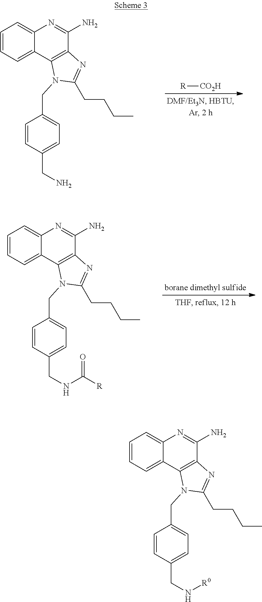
C1=CC=C2C(=C1)N=C(N)C1=C2N(CC2=CC=C(CN[R0])C=C2)C(CCCC)=N1.C1=CC=C2C(=C1)N=C(N)C1=C2N(CC2=CC=C(CN)C=C2)C(CCCC)=N1.[R][CO2H].C1=CC=C2C(=C1)N=C(N)C1=C2N(CC2=CC=C(CNC([R])=O)C=C2)C(CCCC)=N1
